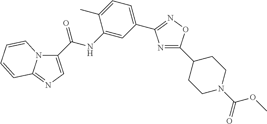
N1=C(C2CCN(C(OC)=O)CC2)ON=C1C1=CC=C(C)C(NC(=O)C2=CN=C3N2C=CC=C3)=C1
